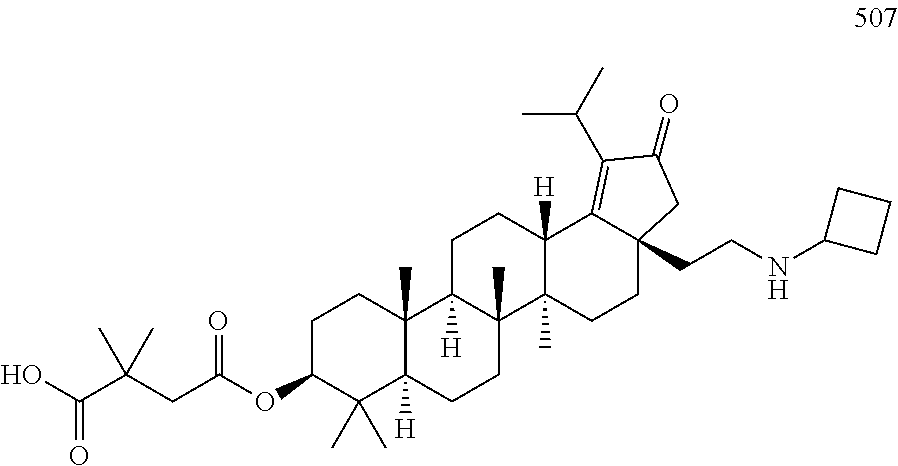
C1C(OC(=O)CC(C(=O)O)(C)C)C(C)(C)C2([H])C(C)(C1)C1([H])C(C)(CC2)C2(C)C([H])(CC1)C1=C(C(C)C)C(=O)CC1(CCNC1CCC1)CC2
